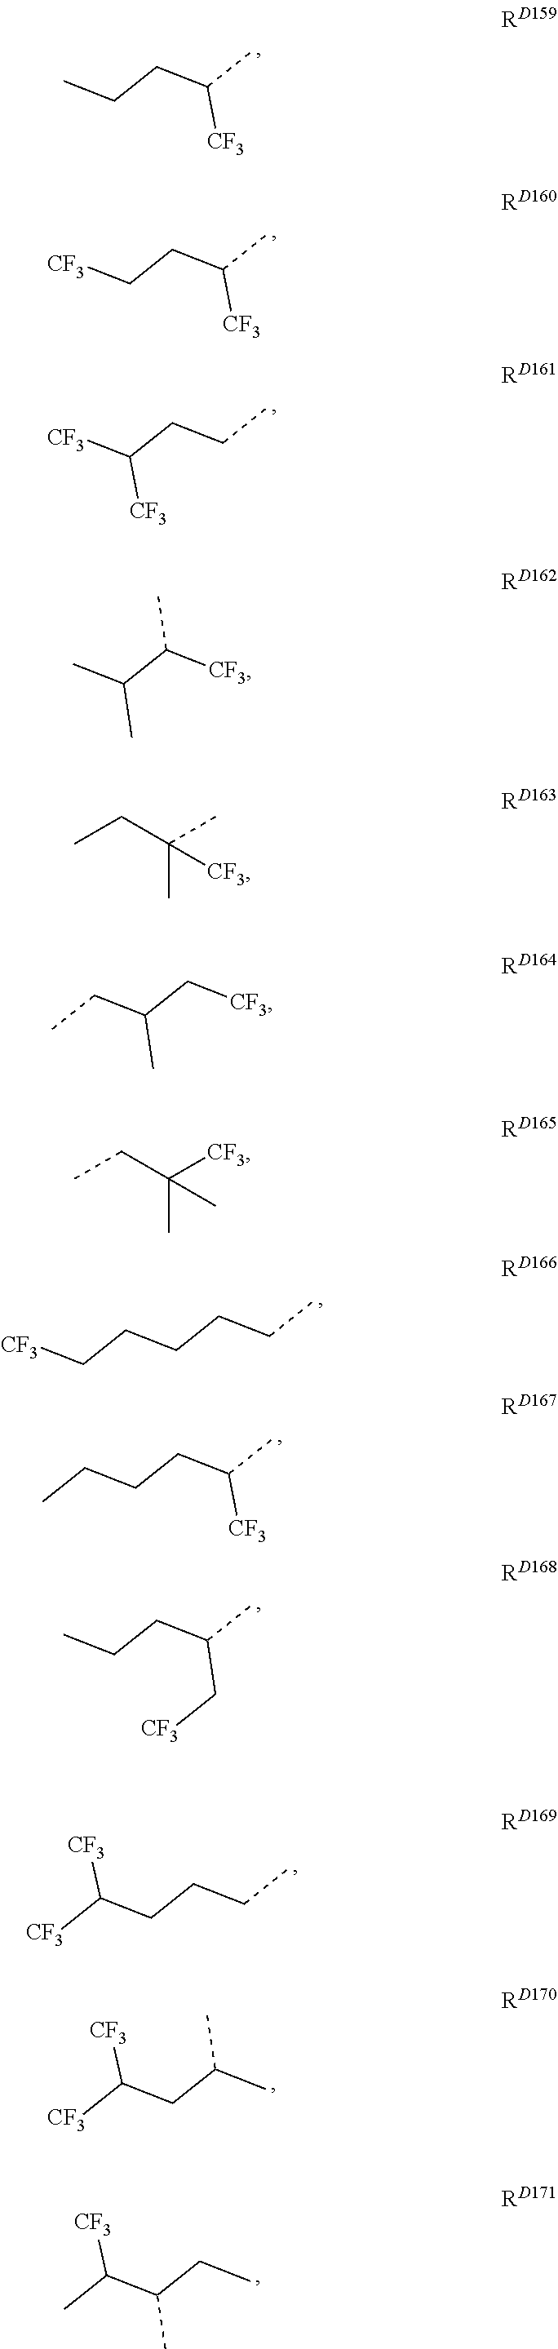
CCCC(C)[CF3].[CF3]CCC(C)[CF3].[CF3]C(CCC)[CF3].C(CCCC)C[CF3].C(CCC(C)[CF3])C.CCCC(C)C[CF3].C(CCCC)([CF3])[CF3].C(CC(C)C)([CF3])[CF3].C(C(CC)C)(C)[CF3].CC(C([CF3])C)C.CCC(C)(C)[CF3].C(C(C[CF3])C)C.CCC([CF3])(C)C
